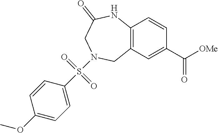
C12=C(C=C(C([OMe])=O)C=C1)CN(S(=O)(=O)C1=CC=C(OC)C=C1)CC(=O)N2
